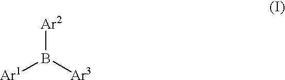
[Ar2]B([Ar1])[Ar3]
